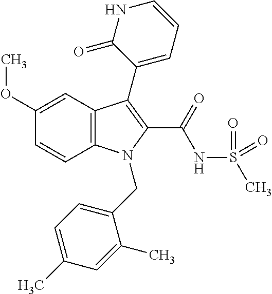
C1(OC)=CC2=C(C=C1)N(CC1=CC=C(C)C=C1C)C(C(NS(C)(=O)=O)=O)=C2C1=CC=CNC1=O
